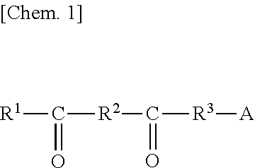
[R1]C([R2]C([R3][A])=O)=O
